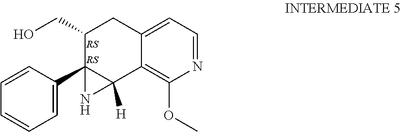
C1=C2C(=C(OC)N=C1)C1([H])C(C3=CC=CC=C3)(C(CO)C2)N1
